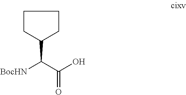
C1CC(C(C(O)=O)[BocHN])CC1
